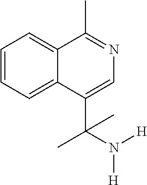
C12=CC=CC=C1C(C(N([H])[H])(C)C)=CN=C2C
